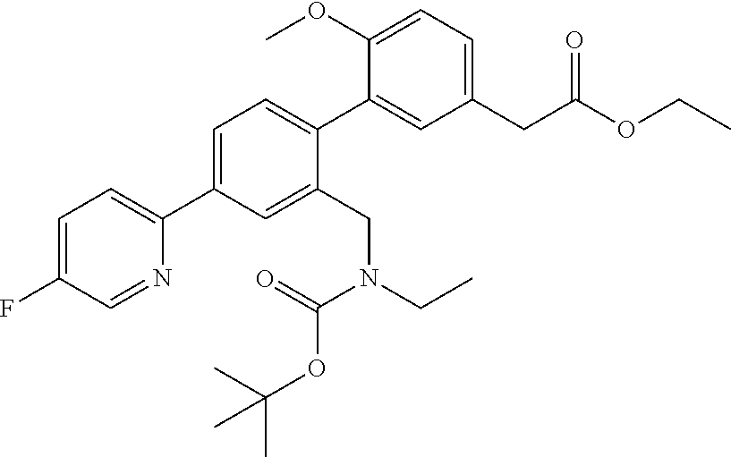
C1=C(C2=CC=C(F)C=N2)C=C(CN(CC)C(=O)OC(C)(C)C)C(C2=CC(CC(OCC)=O)=CC=C2OC)=C1
